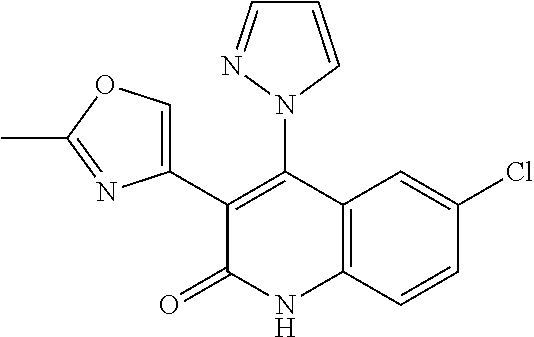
C1(Cl)=CC2=C(C=C1)NC(=O)C(C1=COC(C)=N1)=C2N1N=CC=C1
